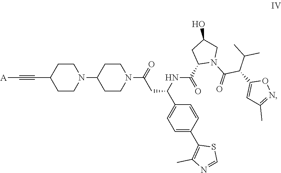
N1(C(CC(C2=CC=C(C3=C(C)N=CS3)C=C2)NC(C2N(C(=O)C(C3=CC(C)=NO3)C(C)C)CC(O)C2)=O)=O)CCC(N2CCC(C#C[A])CC2)CC1
